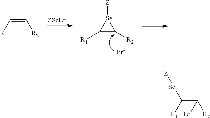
C1([R1])C([R2])[Se]1[Z].[Br-].C(=C[R1])[R2].C(C([Se][Z])[R1])([R2])Br
